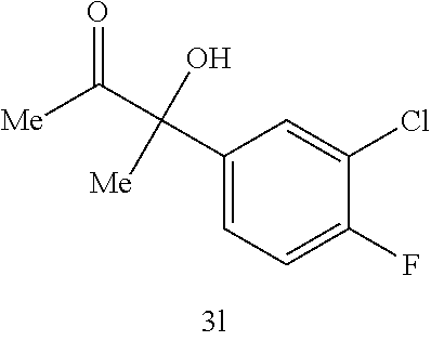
C1(C(C([Me])=O)(O)[Me])=CC=C(F)C(Cl)=C1
